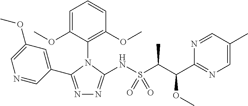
N1=C(C2=CC(OC)=CN=C2)N(C2=C(OC)C=CC=C2OC)C(NS(=O)(=O)C(C(C2=NC=C(C)C=N2)OC)C)=N1
